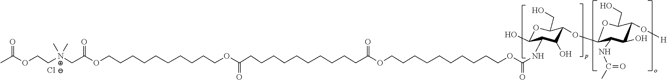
C1(O[H])C(O)C(NC(C)=O)C(OC2C(O)C(C)C(O)OC2CO)OC1CO.[Cl-].NC(OCCCCCCCCCCOC(CCCCCCCCCCC(OCCCCCCCCCCOC(C[N+](CCOC(C)=O)(C)C)=O)=O)=O)=O
